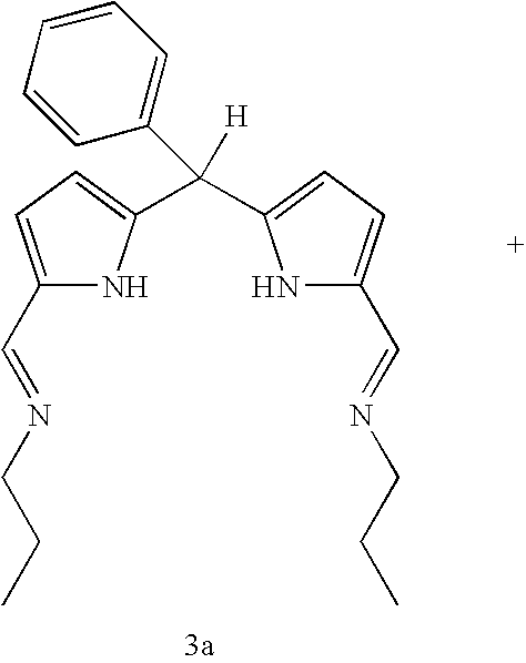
C1(C=NCCC)=CC=C(C(C2=CC=CC=C2)([H])C2=CC=C(C=NCCC)N2)N1
